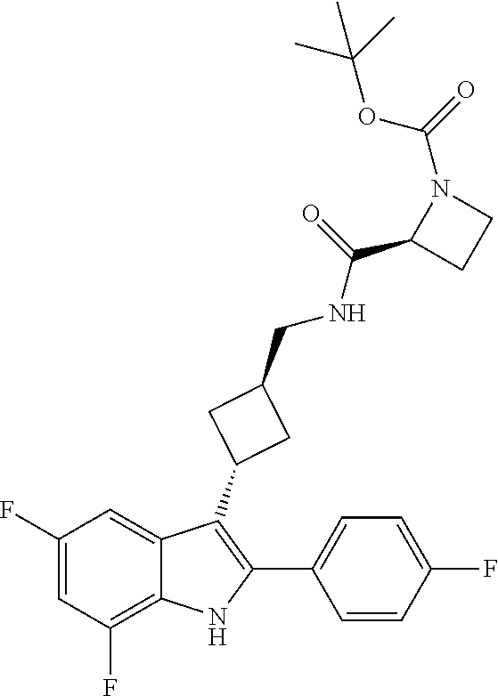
C1=C(C2=C(C3CC(CNC(=O)C4CCN4C(OC(C)(C)C)=O)C3)C3=CC(F)=CC(F)=C3N2)C=CC(F)=C1
